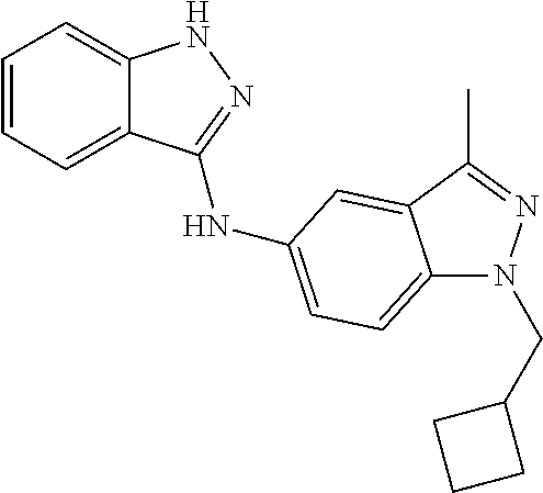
C1=CC=C2C(=C1)NN=C2NC1=CC=C2N(CC3CCC3)N=C(C)C2=C1
